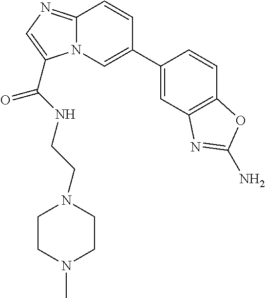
C1(C2=CN3C(=NC=C3C(=O)NCCN3CCN(C)CC3)C=C2)=CC2=C(C=C1)OC(N)=N2
